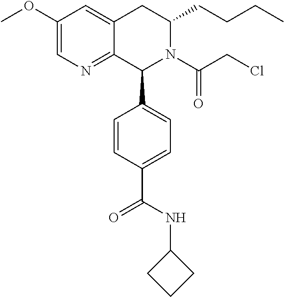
C1(OC)=CN=C2C(=C1)CC(CCCC)N(C(CCl)=O)C2C1=CC=C(C(NC2CCC2)=O)C=C1
